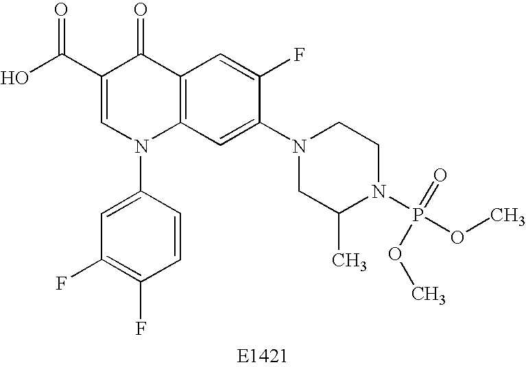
OC(C1=CN(C2=CC(F)=C(F)C=C2)C2=C(C1=O)C=C(F)C(N1CC(C)N(P(OC)(=O)OC)CC1)=C2)=O
